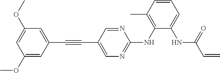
C1(OC)=CC(C#CC2=CN=C(NC3=C(C)C=CC=C3NC(C=C)=O)N=C2)=CC(OC)=C1
